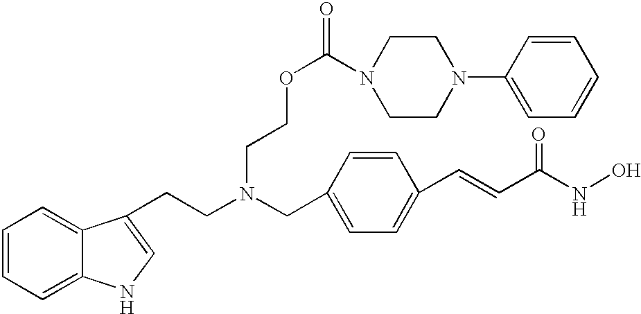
C1=CC=C2C(=C1)C(CCN(CCOC(N1CCN(C3=CC=CC=C3)CC1)=O)CC1=CC=C(C=CC(=O)NO)C=C1)=CN2
